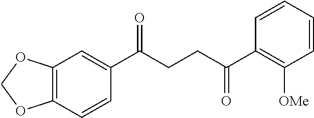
C12=C(C=CC(C(CCC(C3=C([OMe])C=CC=C3)=O)=O)=C1)OCO2
